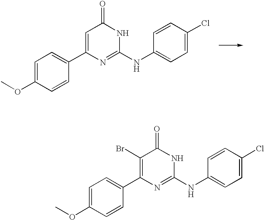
C1=C(C2=CC=C(OC)C=C2)N=C(NC2=CC=C(Cl)C=C2)NC1=O.C1(Br)=C(C2=CC=C(OC)C=C2)N=C(NC2=CC=C(Cl)C=C2)NC1=O
